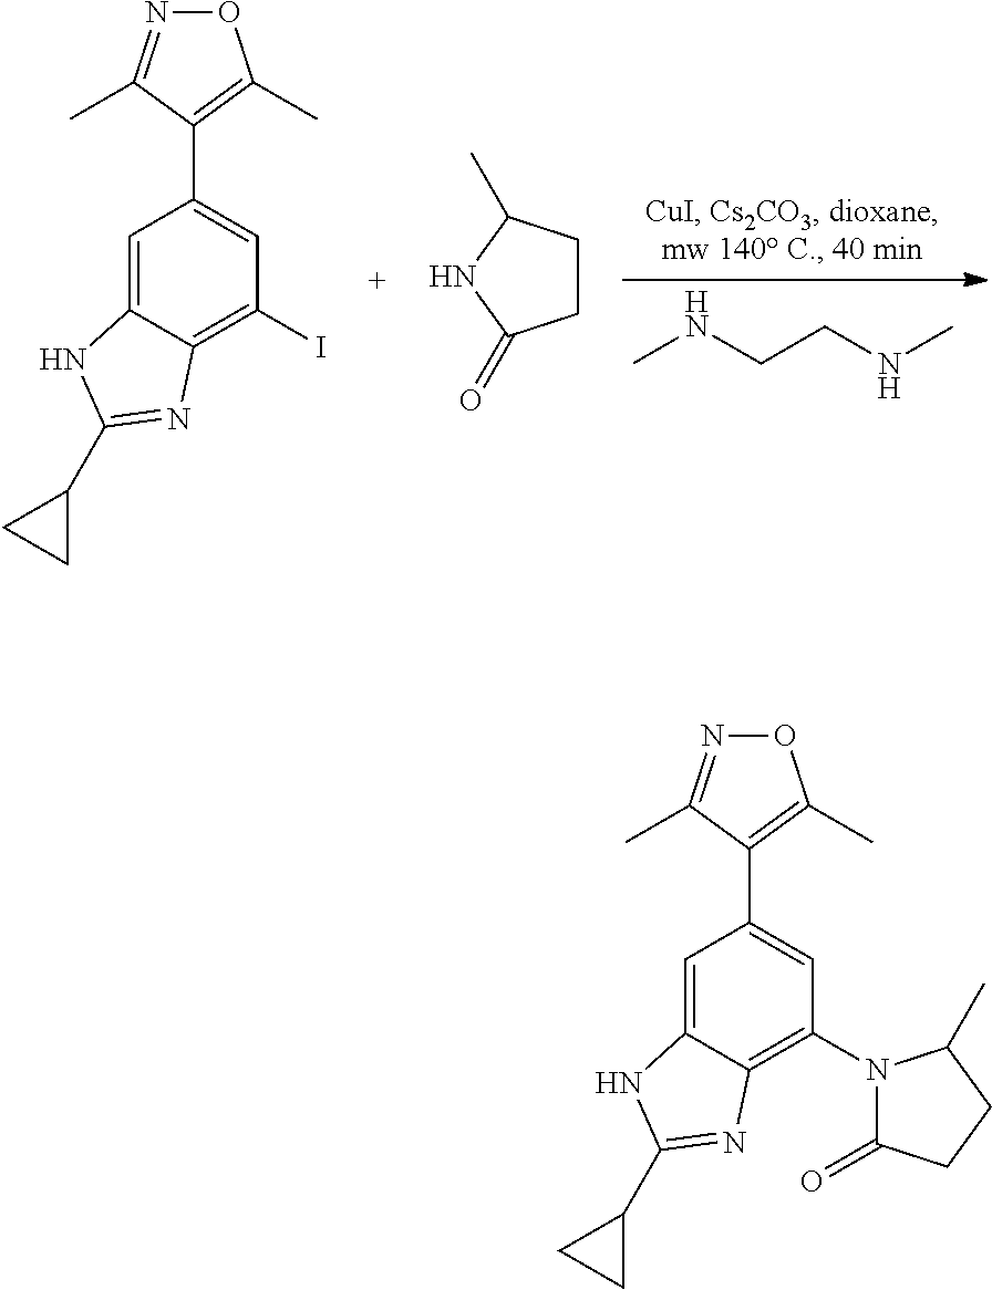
CNCCNC.C1=C2C(=C(I)C=C1C1=C(C)ON=C1C)N=C(C1CC1)N2.C1CC(C)NC1=O.C1=C2C(=C(N3C(=O)CCC3C)C=C1C1=C(C)ON=C1C)N=C(C1CC1)N2
